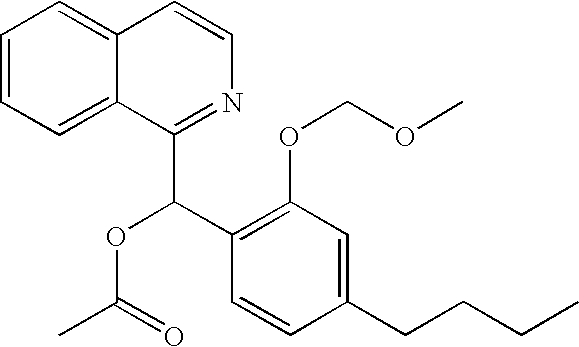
C1=CC=C2C(=C1)C=CN=C2C(C1=C(OCOC)C=C(CCCC)C=C1)OC(=O)C
